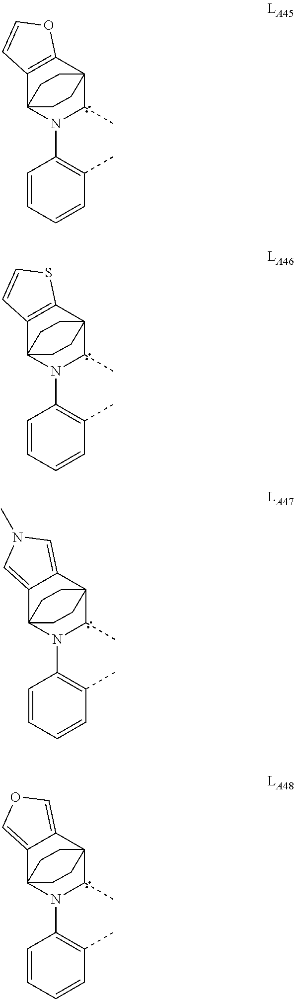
C1=CC=CC(C)=C1N1C(C)C23C4=C(C1(CC2)CC3)C=CO4.C1=CC=CC(C)=C1N1C(C)C23C4=C(C1(CC2)CC3)C=CS4.C1=CC=CC(C)=C1N1C(C)C23C4=CN(C)C=C4C1(CC2)CC3.C1=CC=CC(C)=C1N1C(C)C23C4=COC=C4C1(CC2)CC3
